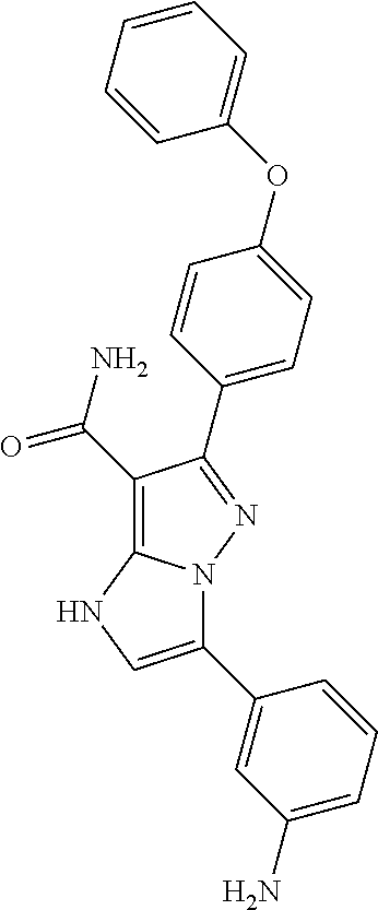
C1(C(=O)N)=C2N(N=C1C1=CC=C(OC3=CC=CC=C3)C=C1)C(C1=CC(N)=CC=C1)=CN2
